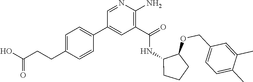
C1=NC(N)=C(C(=O)NC2C(OCC3=CC=C(C)C(C)=C3)CCC2)C=C1C1=CC=C(CCC(O)=O)C=C1
